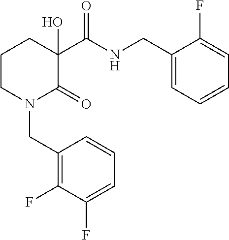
C1CN(CC2=C(F)C(F)=CC=C2)C(=O)C(O)(C(NCC2=CC=CC=C2F)=O)C1
